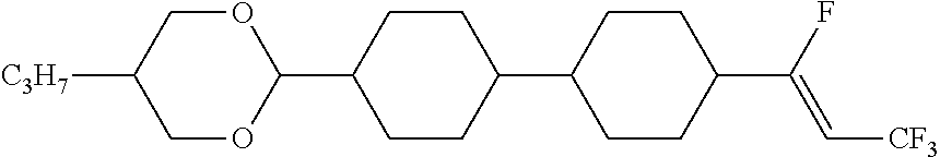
C1OC(C2CCC(C3CCC(C(F)=C[CF3])CC3)CC2)OCC1[C3H7]
